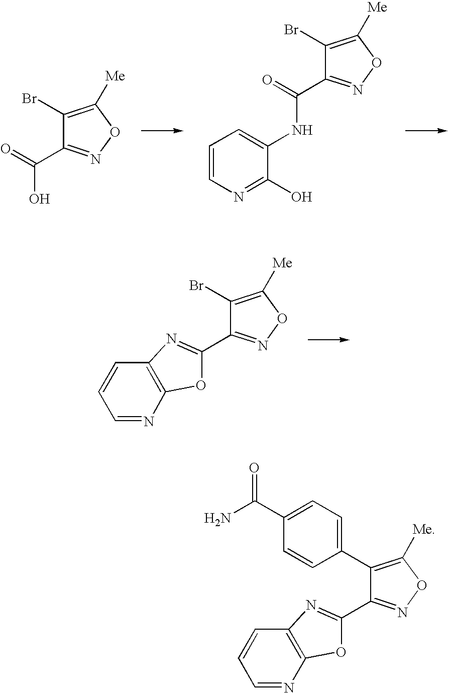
C1(Br)=C([Me])ON=C1C(=O)O.C1(Br)=C([Me])ON=C1C(=O)NC1=CC=CN=C1O.C1(Br)=C([Me])ON=C1C1=NC2=C(N=CC=C2)O1.C1(C2=CC=C(C(N)=O)C=C2)=C([Me])ON=C1C1=NC2=C(N=CC=C2)O1
